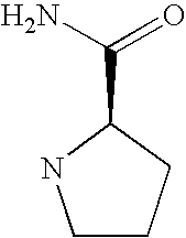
C1CCC(C(N)=O)N1
